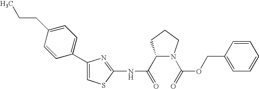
C1(C(=O)NC2=NC(C3=CC=C(CCC)C=C3)=CS2)N(C(=O)OCC2=CC=CC=C2)CCC1
